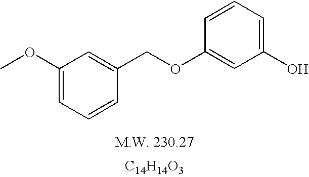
C1(OC)=CC=CC(COC2=CC(O)=CC=C2)=C1.[C14H14O3]
